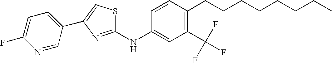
C1(F)=CC=C(C2=CSC(NC3=CC(C(F)(F)F)=C(CCCCCCCC)C=C3)=N2)C=N1
